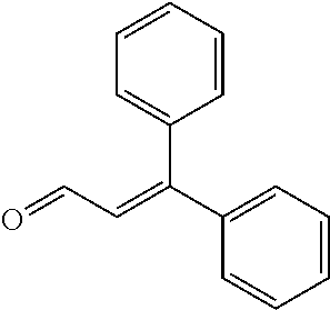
C1=CC=C(C(C2=CC=CC=C2)=CC=O)C=C1
